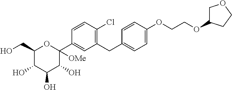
C1(C2=CC(CC3=CC=C(OCCOC4COCC4)C=C3)=C(Cl)C=C2)([OMe])OC(CO)C(O)C(O)C1O
